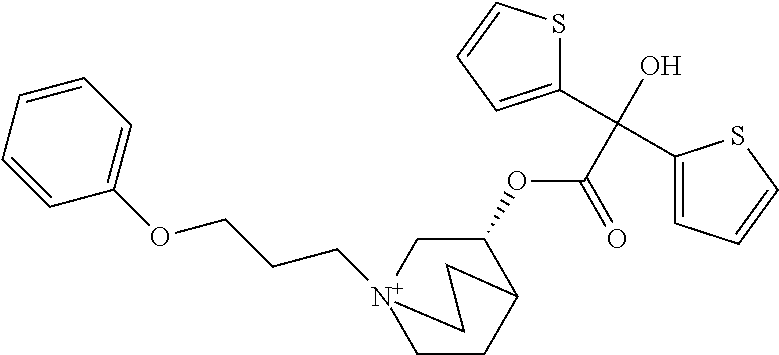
C1(OCCC[N+]23CCC(C(OC(C(O)(C4=CC=CS4)C4=CC=CS4)=O)C2)CC3)=CC=CC=C1
